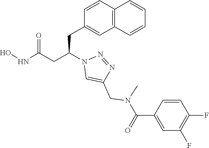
C1(CC(CC(NO)=O)N2C=C(CN(C(C3=CC(F)=C(F)C=C3)=O)C)N=N2)=CC2=C(C=C1)C=CC=C2
